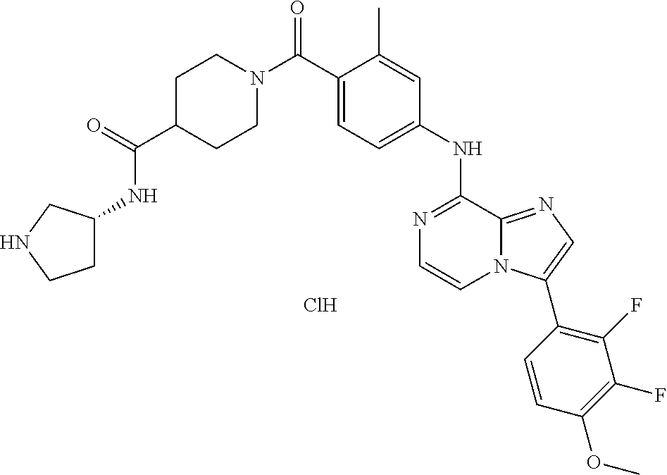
Cl.C1(NC2=NC=CN3C2=NC=C3C2=C(F)C(F)=C(OC)C=C2)=CC=C(C(N2CCC(C(=O)NC3CCNC3)CC2)=O)C(C)=C1
